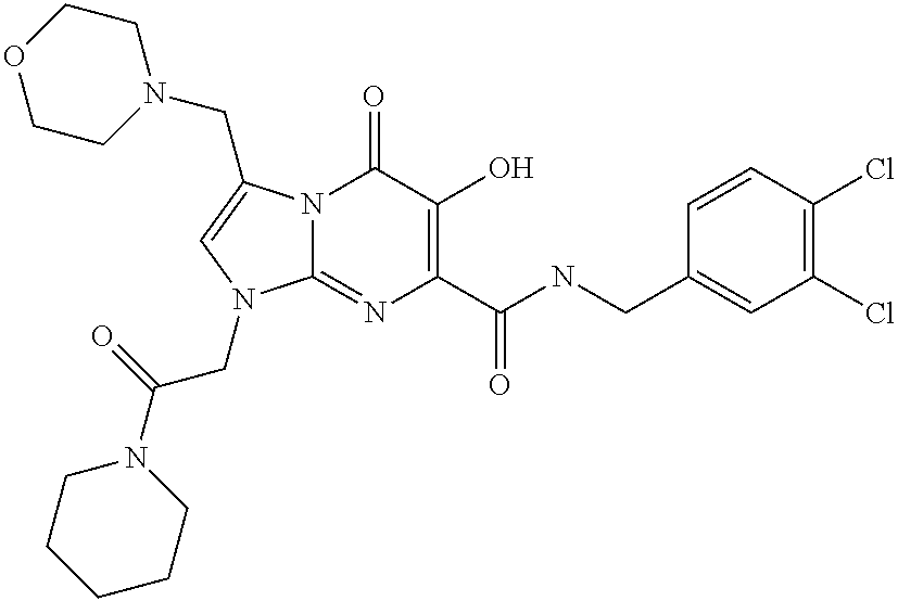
N12C(=NC(C(=O)NCC3=CC(Cl)=C(Cl)C=C3)=C(O)C1=O)N(CC(=O)N1CCCCC1)C=C2CN1CCOCC1
